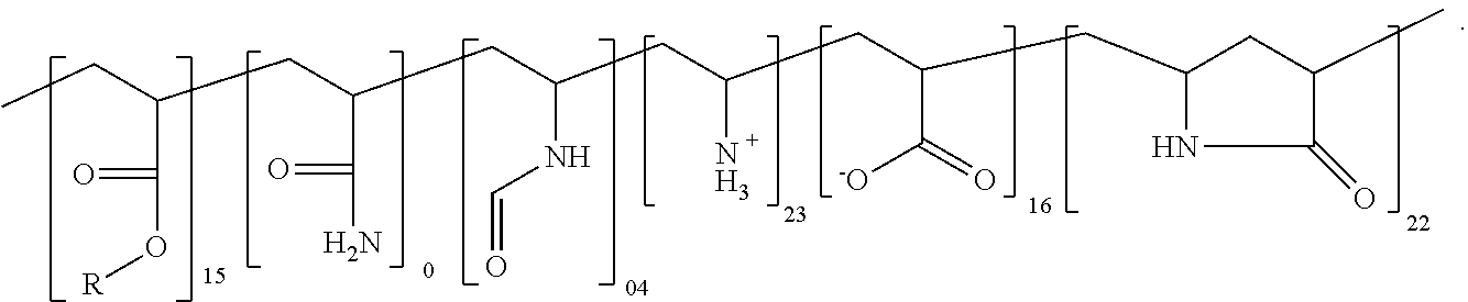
C(C(CC(CC(CC(CC1CC(C)C(=O)N1)C(=O)[-O])N)NC=O)C(N)=O)C(CC)C(O[R])=O
